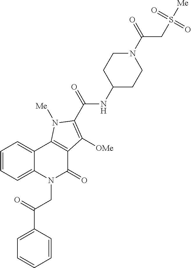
C1=CC=C2C(=C1)C1=C(C(=O)N2CC(C2=CC=CC=C2)=O)C([OMe])=C(C(=O)NC2CCN(C(=O)CS([Me])(=O)=O)CC2)N1[Me]
